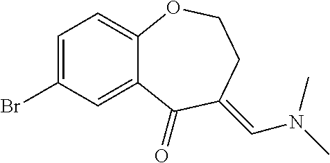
C1=C(Br)C=C2C(=C1)OCCC(=CN(C)C)C2=O
